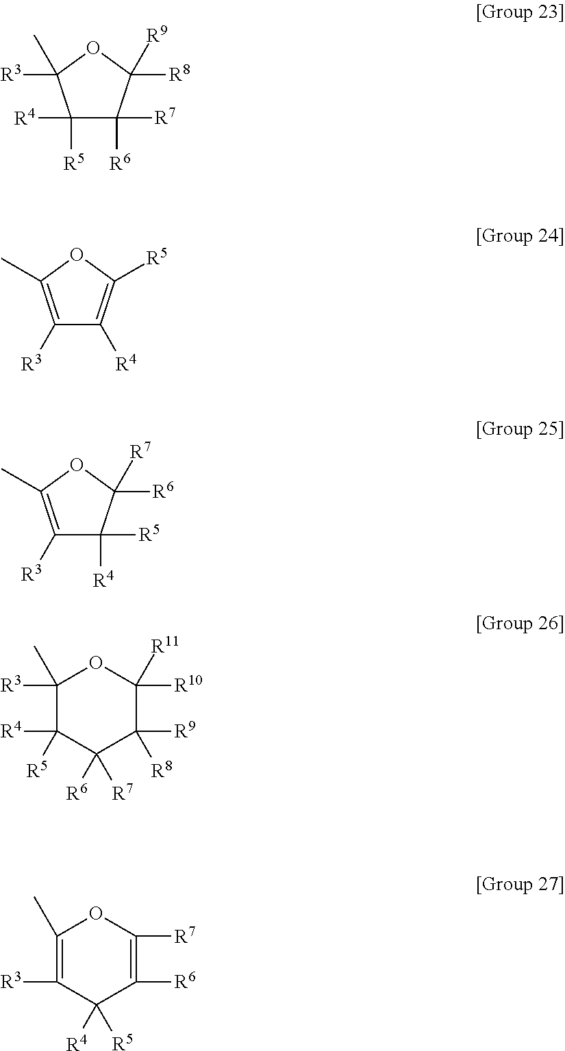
C1([R5])([R4])C([R6])([R7])C([R8])([R9])OC1([R3])C.C1([R3])=C(C)OC([R5])=C1[R4].C1([R3])=C(C)OC([R6])([R7])C1([R4])[R5].C1(C)([R3])C([R4])([R5])C([R6])([R7])C([R9])([R8])C([R11])([R10])O1.C1(C)=C([R3])C([R4])([R5])C([R6])=C([R7])O1
